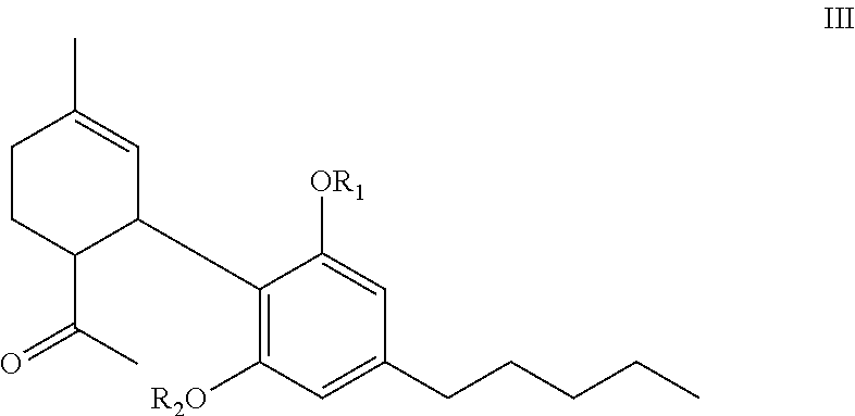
C1(C2C=C(C)CCC2C(=O)C)=C([R2O])C=C(CCCCC)C=C1[OR1]
